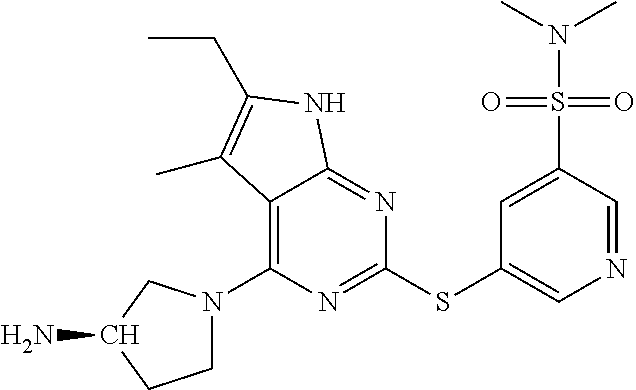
C1(SC2=CN=CC(S(N(C)C)(=O)=O)=C2)=NC(N2CCC(N)C2)=C2C(=N1)NC(CC)=C2C
